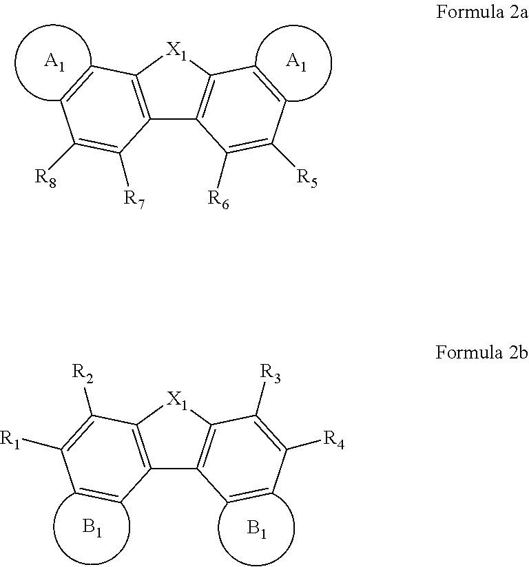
C12=C([X1]C3=C1C([R6])=C([R5])C=C3)C=CC([R8])=C2[R7].[A1].[A1].C12=C([X1]C3=C1C=CC([R4])=C3[R3])C([R2])=C([R1])C=C2.[B1].[B1]
